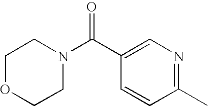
C1(C(N2CCOCC2)=O)=CN=C(C)C=C1
